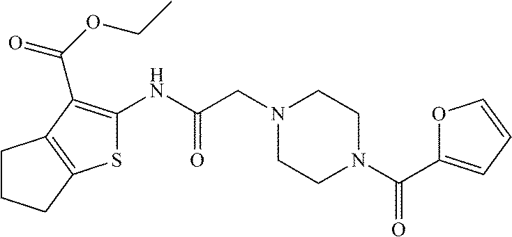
N1(CC(NC2=C(C(=O)OCC)C3=C(CCC3)S2)=O)CCN(C(C2=CC=CO2)=O)CC1
